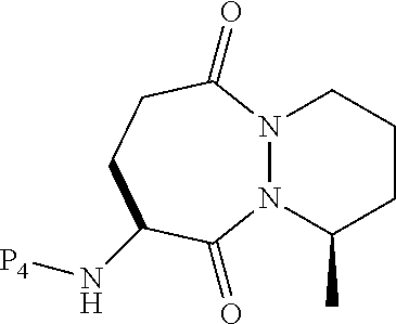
N12N(C(C)CCC1)C(=O)C(N[P4])CCC2=O
